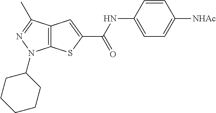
C12=C(C(C)=NN1C1CCCCC1)C=C(C(NC1=CC=C([NHAc])C=C1)=O)S2
